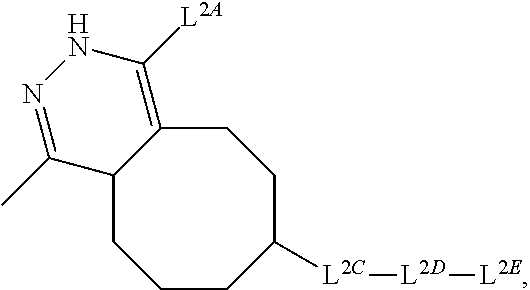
C1CC([L2C][L2D][L2E])CCC2=C([L2A])NN=C(C)C2C1
